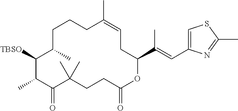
C1C(C)C([TBSO])C(C)C(=O)C(C)(C)CCC(=O)OC(C(C)=CC2=CSC(C)=N2)CC=C(C)CC1
